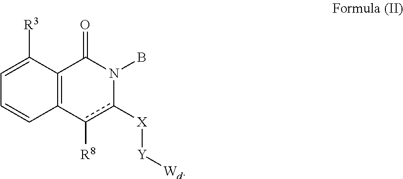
C12=C(c([R8])c([X][Y][Wd])N(B)C1=O)C=CC=C2[R3]
